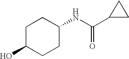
C1C(O)CCC(NC(C2CC2)=O)C1
